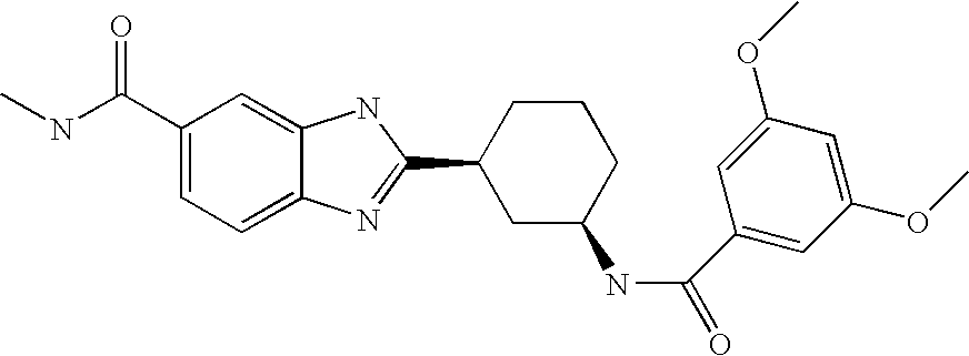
C1(C(NC)=O)=CC=C2C(=C1)NC(C1CC(NC(C3=CC(OC)=CC(OC)=C3)=O)CCC1)=N2
